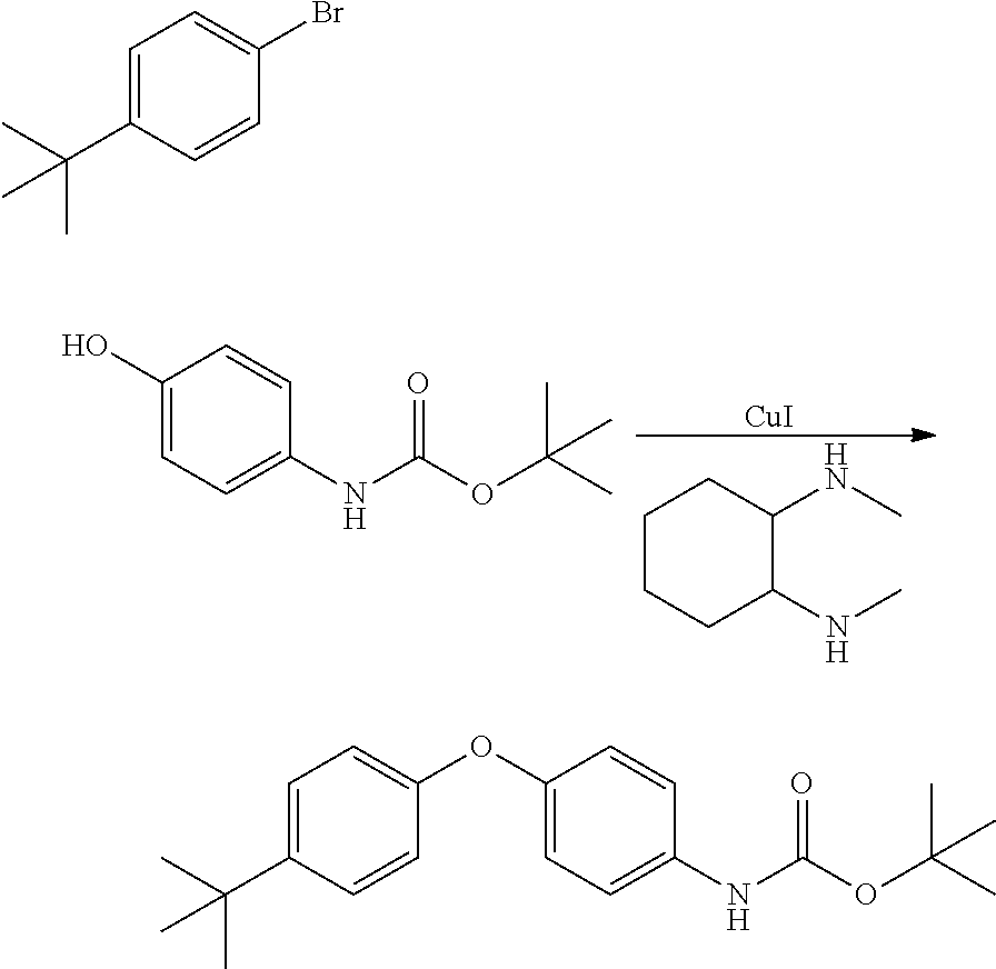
C1CCC(NC)C(NC)C1.[CuI].C1(O)=CC=C(NC(OC(C)(C)C)=O)C=C1.C1=C(C(C)(C)C)C=CC(Br)=C1.C1=C(C(C)(C)C)C=CC(OC2=CC=C(NC(OC(C)(C)C)=O)C=C2)=C1
